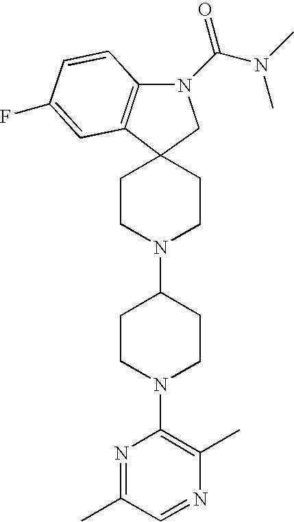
C1CN(C2=C(C)N=CC(C)=N2)CCC1N1CCC2(CC1)C1=C(N(C(=O)N(C)C)C2)C=CC(F)=C1
